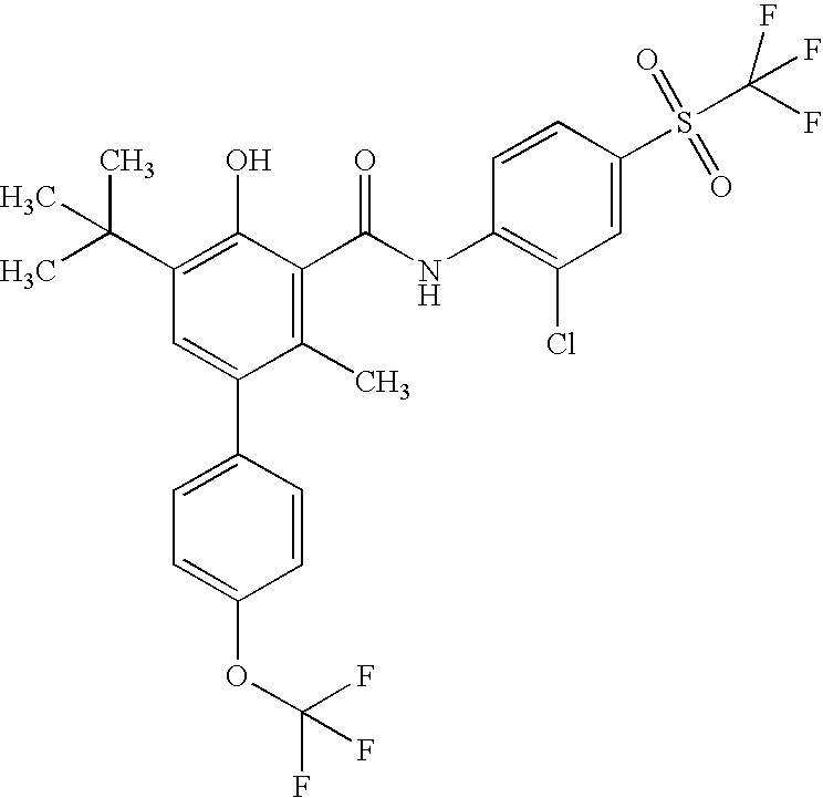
C1(C)=C(C(NC2=C(Cl)C=C(S(C(F)(F)F)(=O)=O)C=C2)=O)C(O)=C(C(C)(C)C)C=C1C1=CC=C(OC(F)(F)F)C=C1
